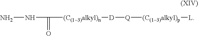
C(NN)([(C(13)alkyl)n][D][Q][(C(13)alkyl)p][L])=O
